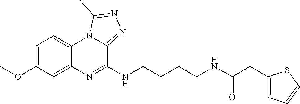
C1=C(OC)C=C2C(=C1)N1C(=NN=C1C)C(NCCCCNC(CC1=CC=CS1)=O)=N2
